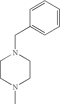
C(N1CCN(C)CC1)C1=CC=CC=C1
